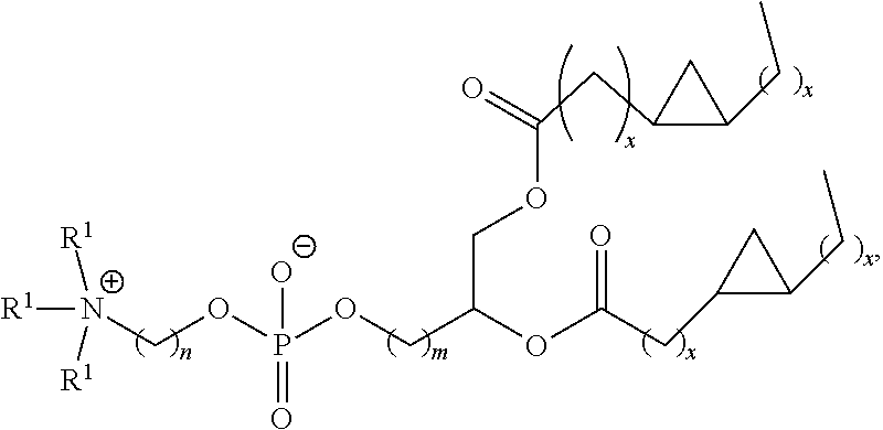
[R1][N+]([R1])([R1])COP(OCC(COC(=O)CC1CC1CC)OC(=O)CC1CC1CC)(=O)[O-]
